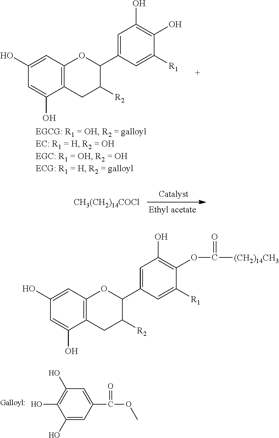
C12=C(CC([R2])C(C3=CC(O)=C(O)C([R1])=C3)O1)C(O)=CC(O)=C2.[CH3(CH2)14COCl].C1(O)=CC(C(OC)=O)=CC(O)=C1O.C12=C(CC([R2])C(C3=CC(O)=C(OC([(CH2)14CH3])=O)C([R1])=C3)O1)C(O)=CC(O)=C2
